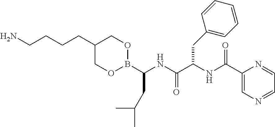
NCCCCC1COB(C(CC(C)C)NC(C(NC(C2=CN=CC=N2)=O)CC2=CC=CC=C2)=O)OC1
